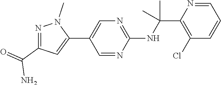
N(C(C1=C(Cl)C=CC=N1)(C)C)C1=NC=C(C2=CC(C(=O)N)=NN2C)C=N1
